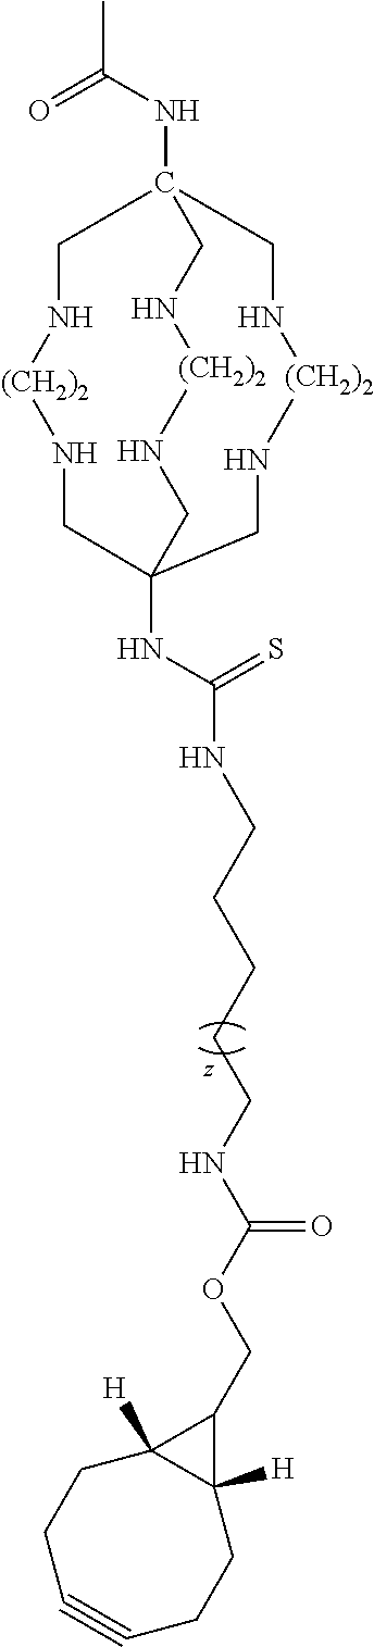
N(C12CN[(CH2)2]NCC(NC(NCCCCCNC(OCC3C4([H])C3([H])CCC#CCC4)=O)=S)(CN[(CH2)2]NC1)CN[(CH2)2]NC2)C(=O)C
